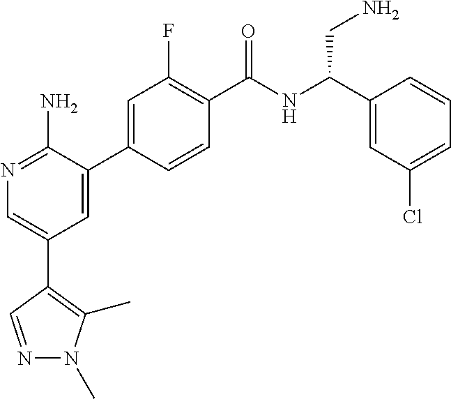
N1=C(N)C(C2=CC(F)=C(C(NC(C3=CC(Cl)=CC=C3)CN)=O)C=C2)=CC(C2=C(C)N(C)N=C2)=C1
